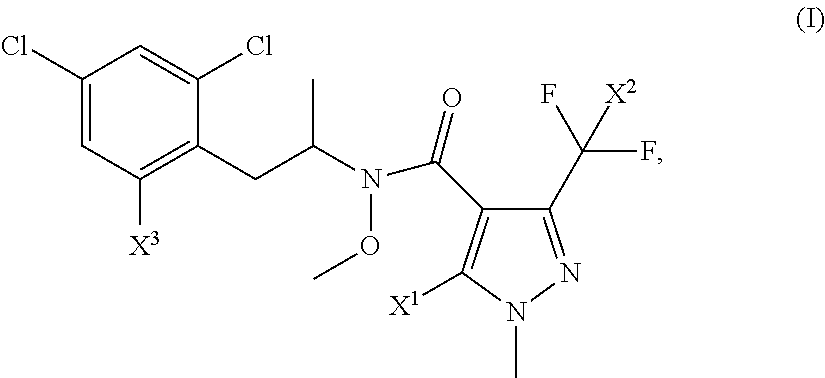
C1(Cl)=CC([X3])=C(CC(N(C(C2=C([X1])N(C)N=C2C(F)(F)[X2])=O)OC)C)C(Cl)=C1
